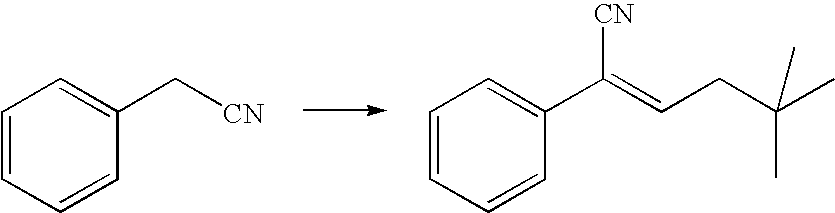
C1=CC=CC(C[CN])=C1.C1=CC=CC(C(=CCC(C)(C)C)[CN])=C1
